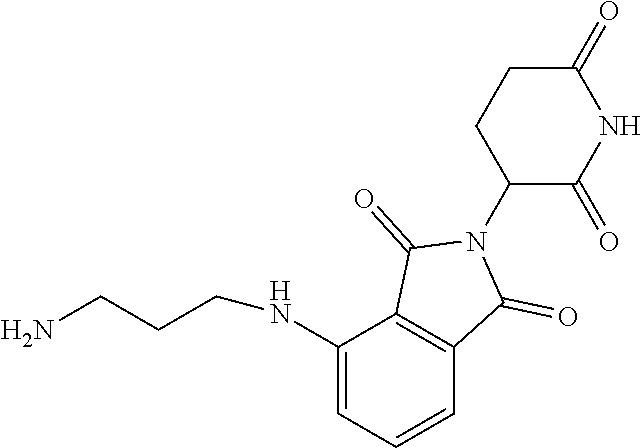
N(C1=CC=CC2=C1C(=O)N(C1C(=O)NC(=O)CC1)C2=O)CCCN
